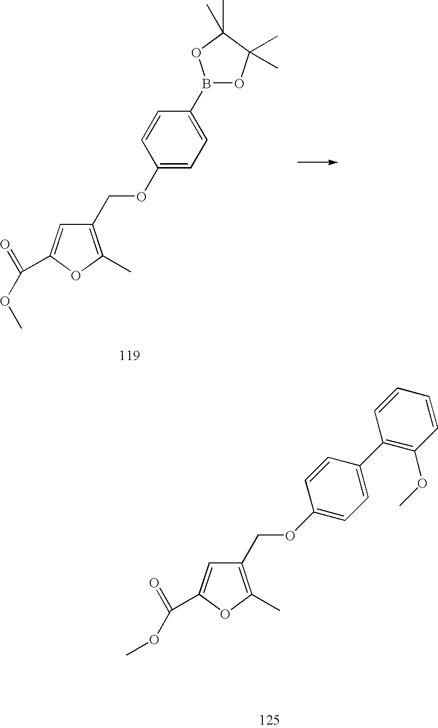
O(CC1=C(C)OC(C(=O)OC)=C1)C1=CC=C(B2OC(C)(C)C(C)(C)O2)C=C1.O(CC1=C(C)OC(C(=O)OC)=C1)C1=CC=C(C2=C(OC)C=CC=C2)C=C1
